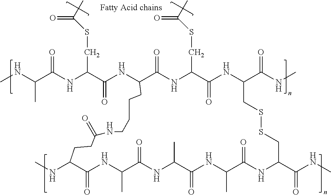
CNC(C(NC(C(NC1C(=O)NC(CSC(C)=O)C(=O)NC(C(NC)=O)CSSCC(C(NC)=O)NC(=O)C(C)NC(=O)C(C)NC(=O)C(C)NC(=O)C(NC)CCC(=O)NCCCC1)=O)CSC(=O)C)=O)C
